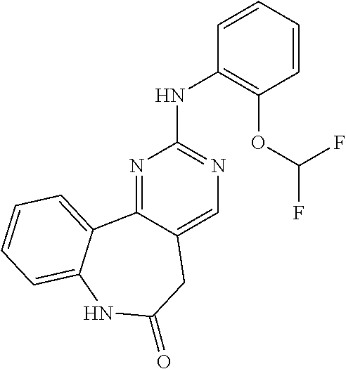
N1=C2C(=CN=C1NC1=C(OC(F)F)C=CC=C1)CC(=O)NC1=CC=CC=C21
